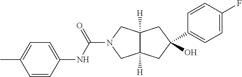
O=C(N1CC2([H])C([H])(C1)CC(O)(C1=CC=C(F)C=C1)C2)NC1=CC=C(C)C=C1
